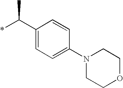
C1(C(*)C)=CC=C(N2CCOCC2)C=C1
